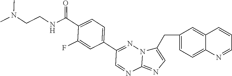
C1(CC2=CN=C3N2N=C(C2=CC=C(C(NCCN(C)C)=O)C(F)=C2)C=N3)=CC=C2C(=C1)C=CC=N2
